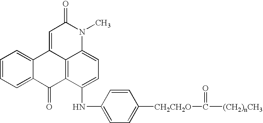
C1=CC=C2C(=C1)C1=CC(=O)N(C)C3=CC=C(NC4=CC=C([CH2CH2O]C([(CH2)nCH3])=O)C=C4)C(=C13)C2=O
